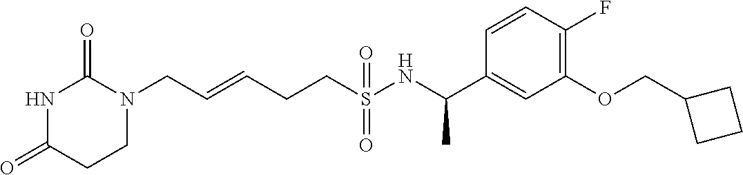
N1C(=O)CCN(CC=CCCS(NC(C2=CC(OCC3CCC3)=C(F)C=C2)C)(=O)=O)C1=O
